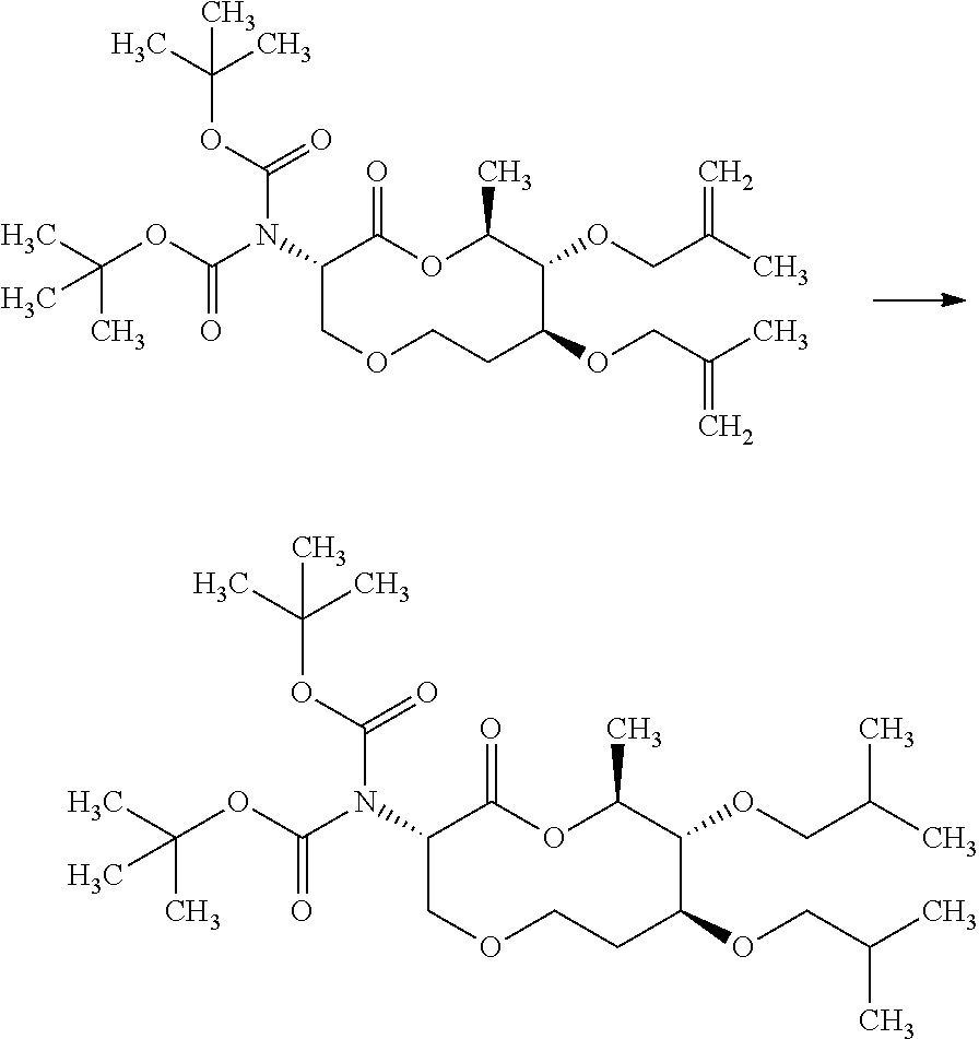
C1CC(OCC(=C)C)C(OCC(C)=C)C(C)OC(=O)C(N(C(=O)OC(C)(C)C)C(OC(C)(C)C)=O)CO1.C1CC(OCC(C)C)C(OCC(C)C)C(C)OC(=O)C(N(C(=O)OC(C)(C)C)C(OC(C)(C)C)=O)CO1
